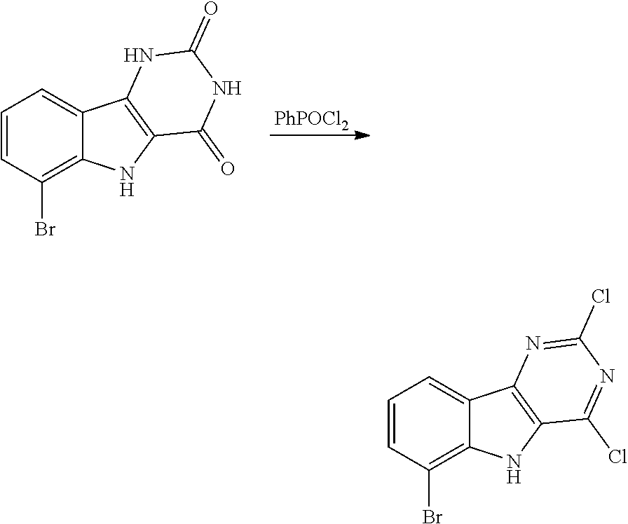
[PhPOCl2].C1=CC(Br)=C2C(=C1)C1=C(N2)C(=O)NC(=O)N1.C1=CC(Br)=C2C(=C1)C1=C(N2)C(Cl)=NC(Cl)=N1
